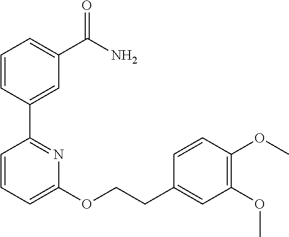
C1=CC(C2=NC(OCCC3=CC(OC)=C(OC)C=C3)=CC=C2)=CC(C(N)=O)=C1
